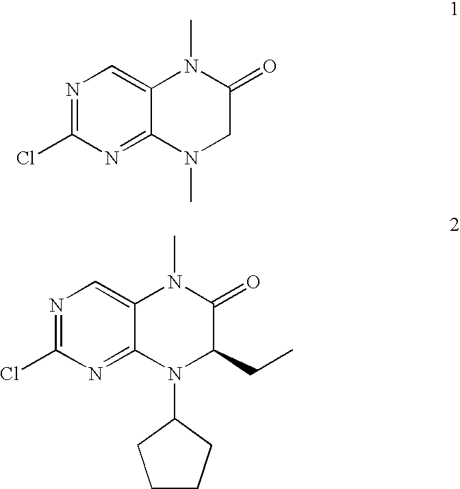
N1=C(Cl)N=C2C(=C1)N(C)C(=O)CN2C.N1=C(Cl)N=C2C(=C1)N(C)C(=O)C(CC)N2C1CCCC1
